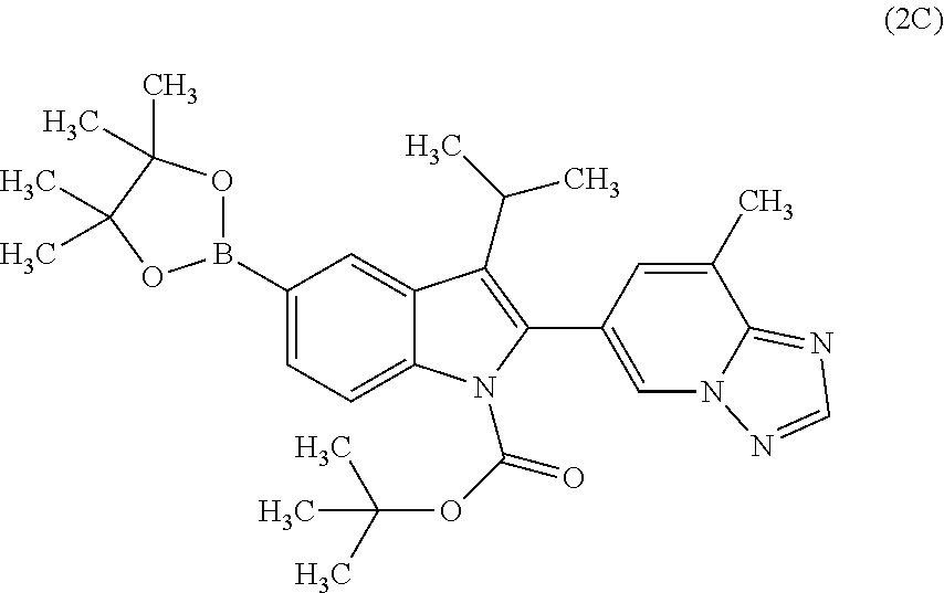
C1(B2OC(C)(C)C(C)(C)O2)=CC=C2C(=C1)C(C(C)C)=C(C1=CN3C(=NC=N3)C(C)=C1)N2C(OC(C)(C)C)=O
